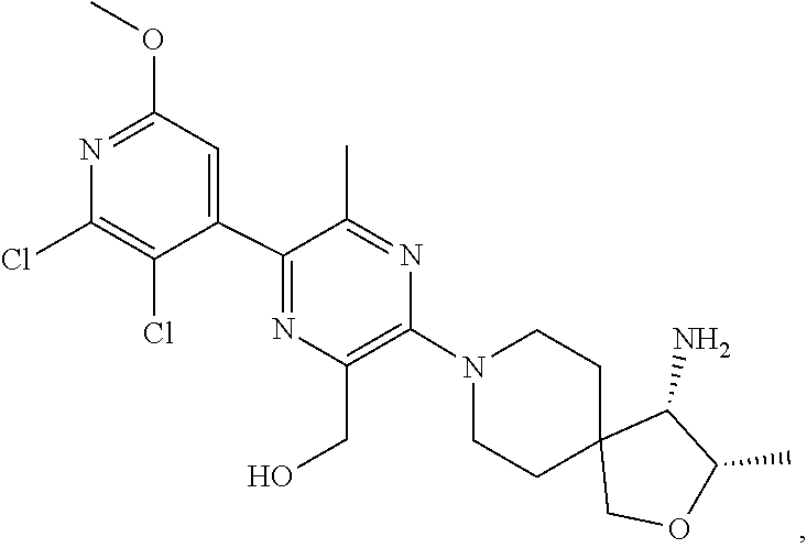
C1CN(C2=C(CO)N=C(C3=CC(OC)=NC(Cl)=C3Cl)C(C)=N2)CCC12COC(C)C2N
